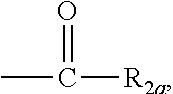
O=C(C)[R2a]
